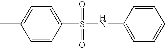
C1=CC(S(=O)(=O)NC2=CC=CC=C2)=CC=C1C
